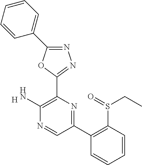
[H].C1(N)=C(C2=NN=C(C3=CC=CC=C3)O2)N=C(C2=C(S(CC)=O)C=CC=C2)C=N1
